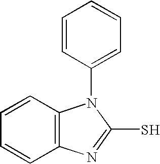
C1=CC(N2C3=C(N=C2S)C=CC=C3)=CC=C1
